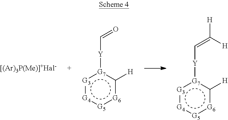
[H]C([H])=C[Y][G7]1:[G3]:[G4]:[G5]:[G6]c1[H].O=C[Y][G7]1:[G3]:[G4]:[G5]:[G6]c1[H]
